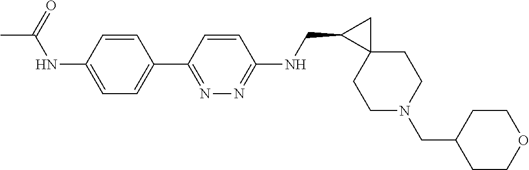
CC(NC1=CC=C(C2=NN=C(NCC3C4(CCN(CC5CCOCC5)CC4)C3)C=C2)C=C1)=O
